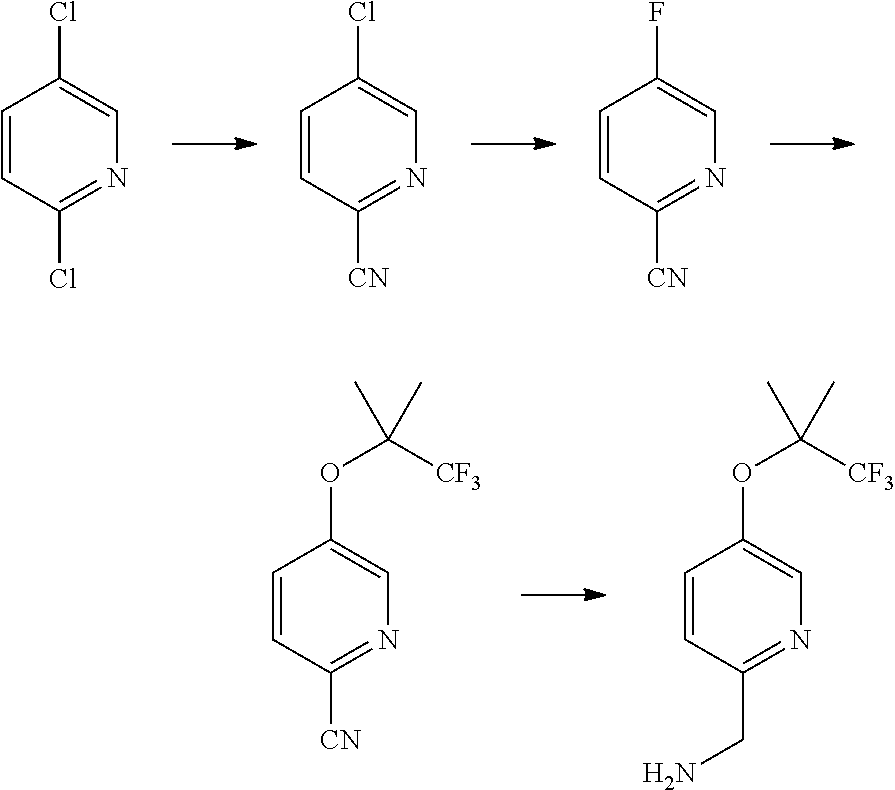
C1=CC(Cl)=NC=C1Cl.C1=CC([CN])=NC=C1Cl.C1=CC([CN])=NC=C1F.C1=CC([CN])=NC=C1OC(C)([CF3])C.C1=CC(CN)=NC=C1OC(C)([CF3])C
